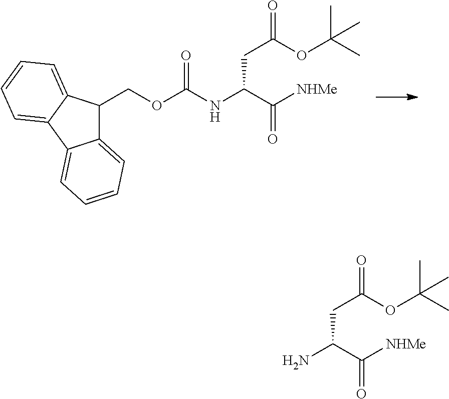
C1(COC(NC(C([NHMe])=O)CC(=O)OC(C)(C)C)=O)C2=CC=CC=C2C2=CC=CC=C12.NC(C([NHMe])=O)CC(=O)OC(C)(C)C
